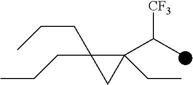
C1(C(C)[CF3])(CC)C(CCC)(CCC)C1
